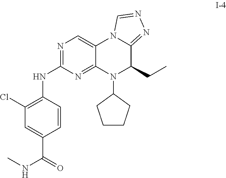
N(C1=NC=C2C(=N1)N(C1CCCC1)C(CC)C1=NN=CN21)C1=C(Cl)C=C(C(=O)NC)C=C1
